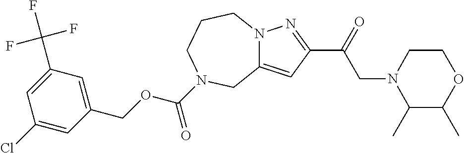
N12C(=CC(C(=O)CN3C(C)C(C)OCC3)=N1)CN(C(OCC1=CC(C(F)(F)F)=CC(Cl)=C1)=O)CCC2
